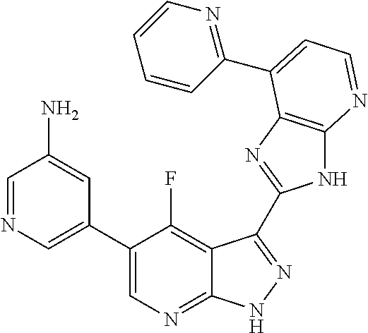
C1=NC=C(C2=CN=C3C(=C2F)C(C2=NC4=C(N2)N=CC=C4C2=NC=CC=C2)=NN3)C=C1N
